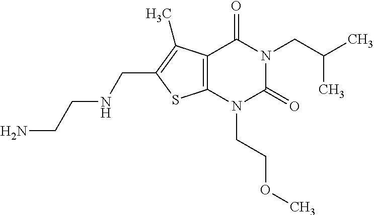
C12=C(N(CCOC)C(=O)N(CC(C)C)C1=O)SC(CNCCN)=C2C
